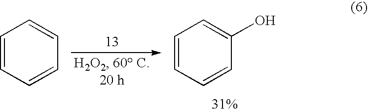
C1=CC=CC=C1.C1=CC=CC(O)=C1
